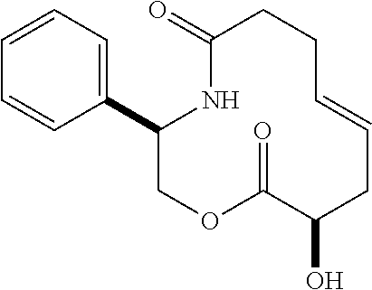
C1=CC=C(C2COC(=O)C(O)CC=CCCC(=O)N2)C=C1
